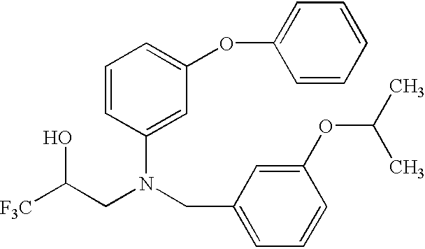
C(CN(CC1=CC=CC(OC(C)C)=C1)C1=CC(OC2=CC=CC=C2)=CC=C1)([F3C])O
